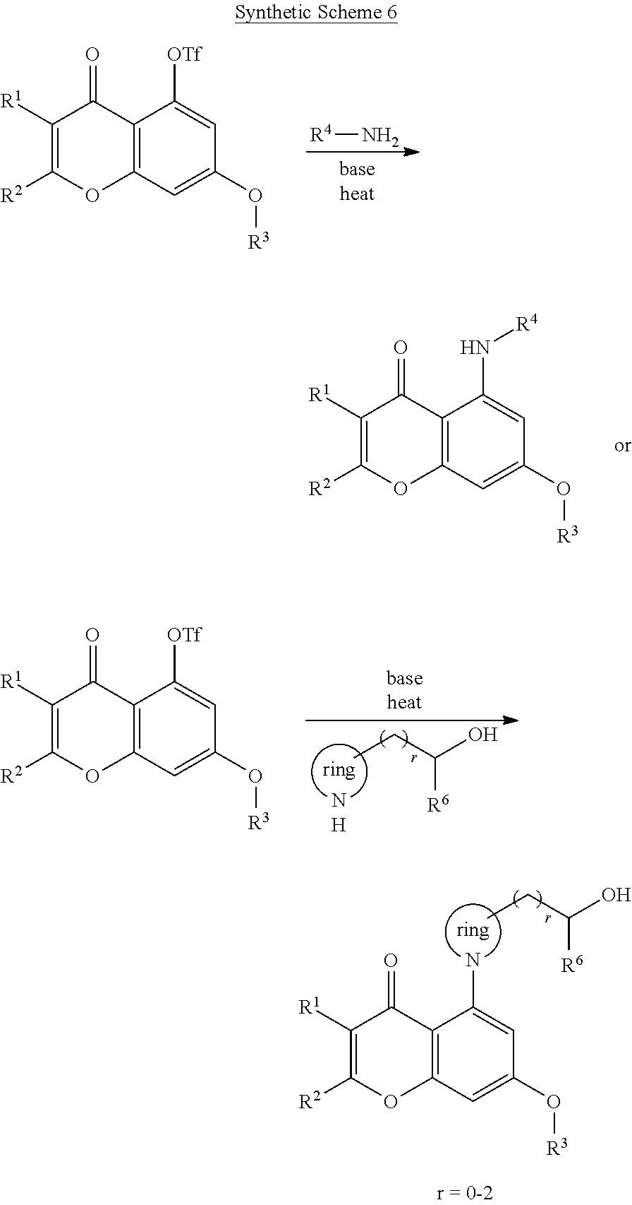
C12=C(C=C(O[R3])C=C1[OTf])OC([R2])=C([R1])C2=O.[R4]N.CCC(O)[R6].C12=C(C=C(O[R3])C=C1[OTf])OC([R2])=C([R1])C2=O.CCC(O)[R6].C12=C(C=C(O[R3])C=C1N)OC([R2])=C([R1])C2=O.C12=C(C=C(O[R3])C=C1N[R4])OC([R2])=C([R1])C2=O
